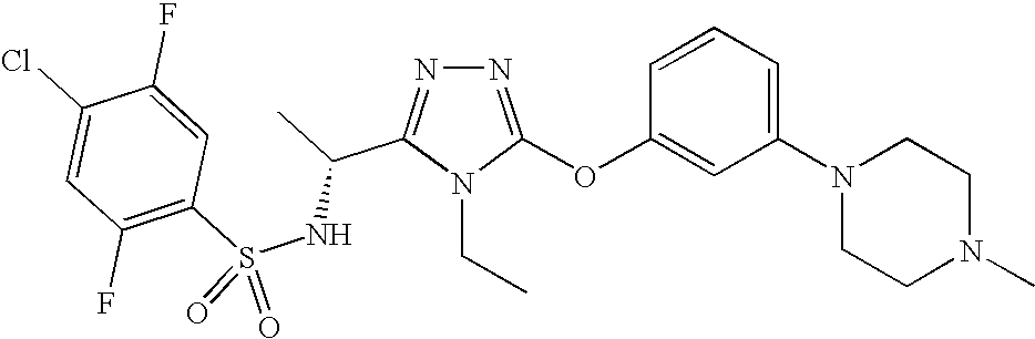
N1=C(OC2=CC(N3CCN(C)CC3)=CC=C2)N(CC)C(C(C)NS(C2=C(F)C=C(Cl)C(F)=C2)(=O)=O)=N1
